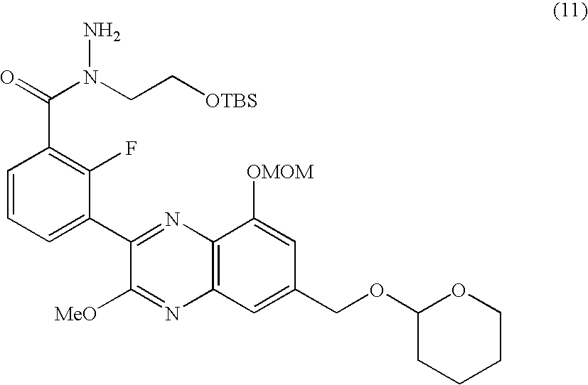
C1=CC=C(C2=NC3=C(N=C2[MeO])C=C(COC2CCCCO2)C=C3[OMOM])C(F)=C1C(=O)N(CC[OTBS])N
